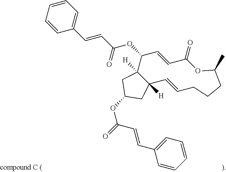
C1=CC=CC=C1C=CC(OC1C2([H])C([H])(C=CCCCC(C)OC(=O)C=C1)CC(OC(=O)C=CC1=CC=CC=C1)C2)=O
